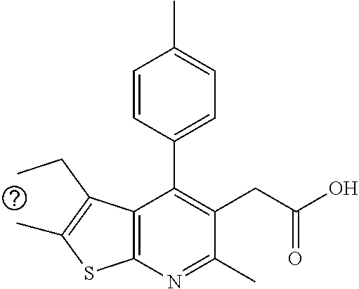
C12=C(N=C(C)C(CC(O)=O)=C1C1=CC=C(C)C=C1)SC(C)=C2CC
